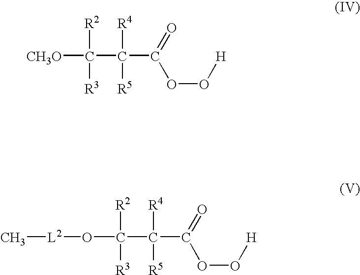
C(C(C([CH3O])([R2])[R3])([R4])[R5])(=O)OO[H].C(C(C([R2])([R3])O[L2]C)([R4])[R5])(=O)OO[H]
